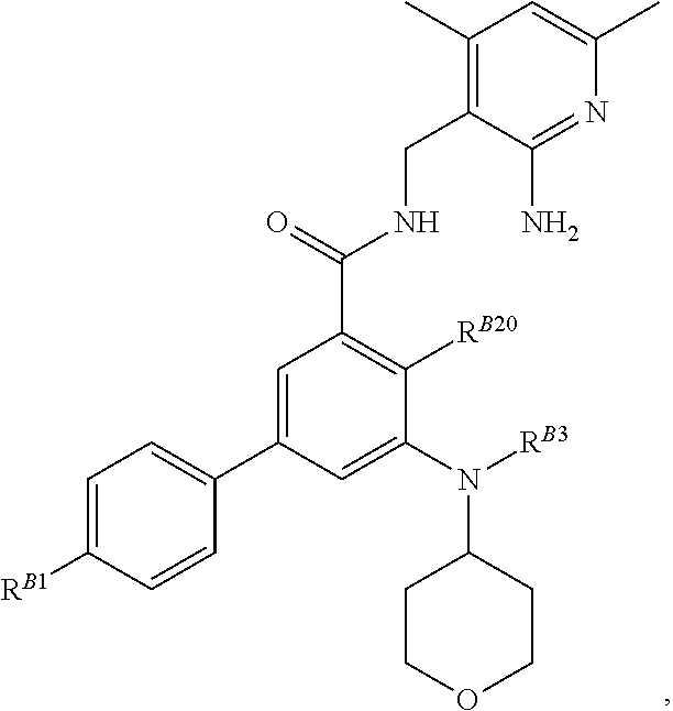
C1=C(C2=CC=C([RB1])C=C2)C=C(N(C2CCOCC2)[RB3])C([RB20])=C1C(=O)NCC1=C(C)C=C(C)N=C1N
